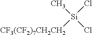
C[Si](Cl)(Cl)[CF3(CF2)7CH2CH2]
